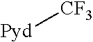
[Pyd][CF3]
